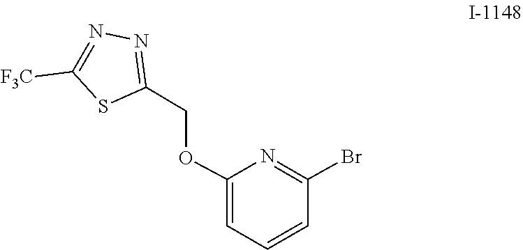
C1=C(OCC2=NN=C([F3C])S2)N=C(Br)C=C1
